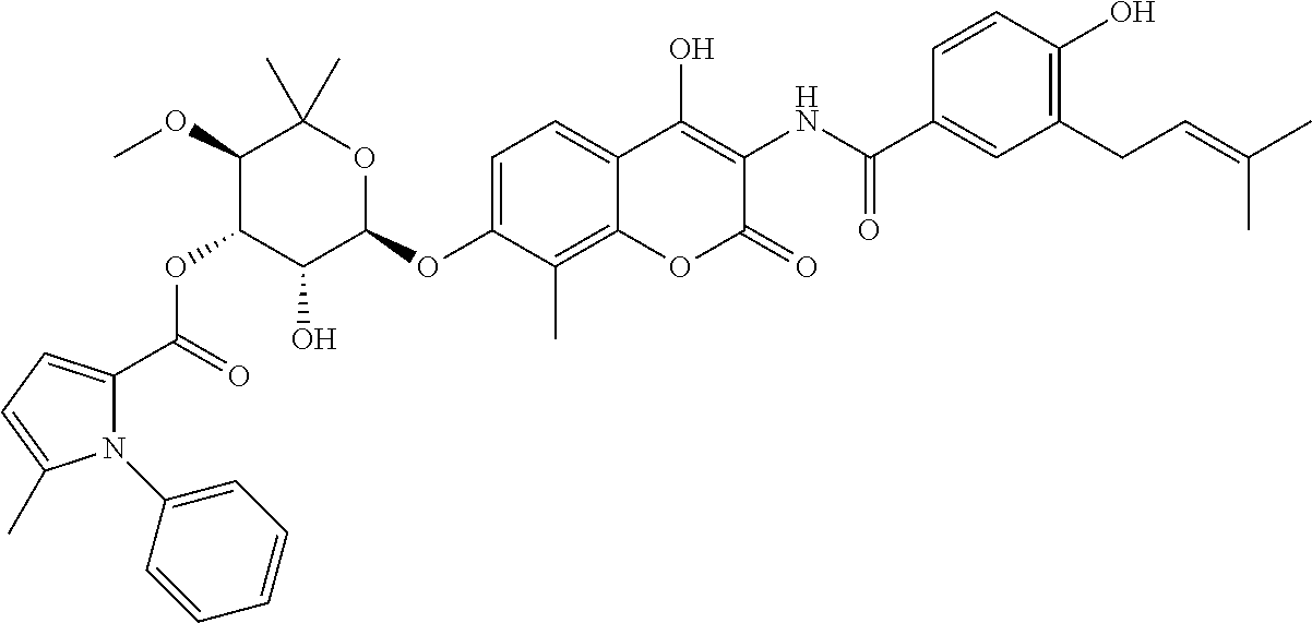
C1(OC)C(OC(=O)C2=CC=C(C)N2C2=CC=CC=C2)C(O)C(OC2=CC=C3C(=C2C)OC(=O)C(NC(=O)C2=CC(CC=C(C)C)=C(O)C=C2)=C3O)OC1(C)C
